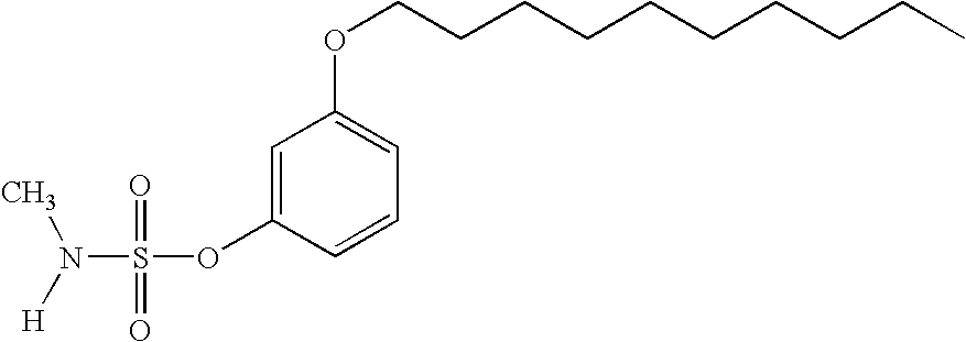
C1=C(OS(=O)(=O)N([H])C)C=CC=C1OCCCCCCCCCC
